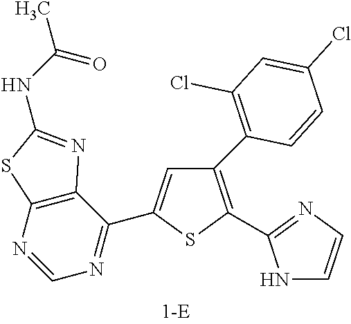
C1(C2=C(Cl)C=C(Cl)C=C2)=C(C2=NC=CN2)SC(C2=NC=NC3=C2N=C(NC(C)=O)S3)=C1
